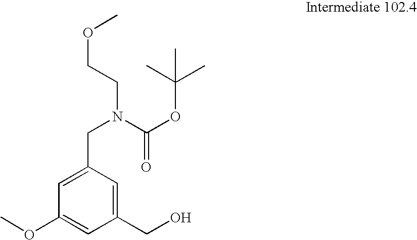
C1=C(CN(C(=O)OC(C)(C)C)CCOC)C=C(CO)C=C1OC
